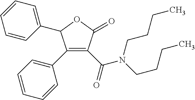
C1=CC(C2C(C3=CC=CC=C3)=C(C(=O)N(CCCC)CCCC)C(=O)O2)=CC=C1
